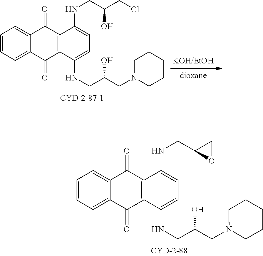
C1=CC=C2C(=C1)C(=O)C1=C(C2=O)C(NCC(CN2CCCCC2)O)=CC=C1NCC1OC1.C1=CC=C2C(=C1)C(=O)C1=C(C2=O)C(NCC(CN2CCCCC2)O)=CC=C1NCC(CCl)O
